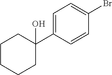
C1CCCC(C2=CC=C(Br)C=C2)(O)C1
